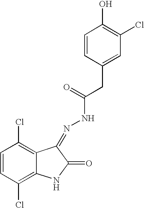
C1=CC(Cl)=C2C(=C1Cl)C(=NNC(=O)CC1=CC(Cl)=C(O)C=C1)C(=O)N2
